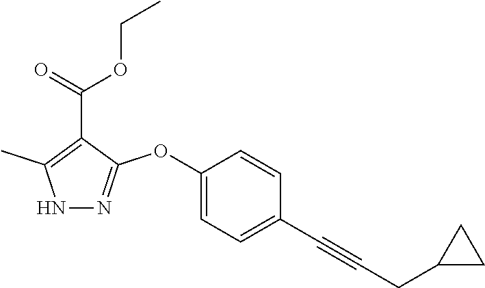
C1=CC(OC2=NNC(C)=C2C(=O)OCC)=CC=C1C#CCC1CC1
